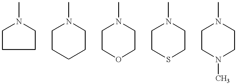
C1CCCN1C.C1CCCCN1C.C1COCCN1C.C1CSCCN1C.C1CN(C)CCN1C
